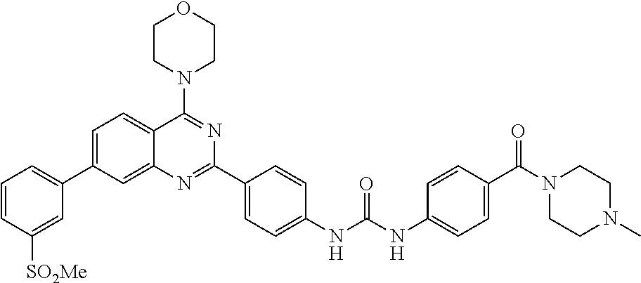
C1=C(C2=CC=CC([SO2Me])=C2)C=C2C(=C1)C(N1CCOCC1)=NC(C1=CC=C(NC(NC3=CC=C(C(N4CCN(C)CC4)=O)C=C3)=O)C=C1)=N2
